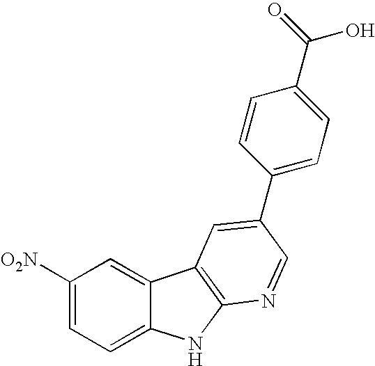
C1([O2N])=CC=C2C(=C1)C1=C(N2)N=CC(C2=CC=C(C(=O)O)C=C2)=C1
